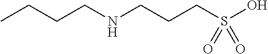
CCCCNCCCS(O)(=O)=O
